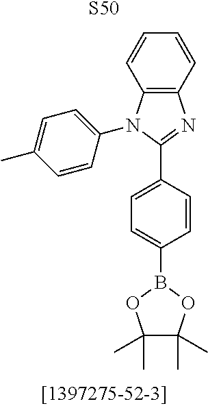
C12=C(C=CC=C1)N=C(C1=CC=C(B3OC(C)(C)C(C)(C)O3)C=C1)N2C1=CC=C(C)C=C1.[S50]
